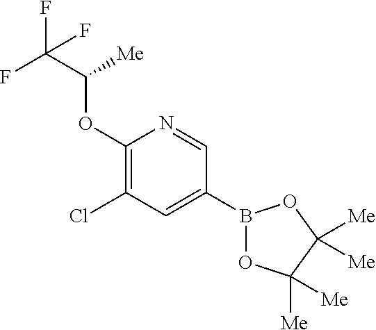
C1(OC([Me])C(F)(F)F)=C(Cl)C=C(B2OC([Me])([Me])C([Me])([Me])O2)C=N1
